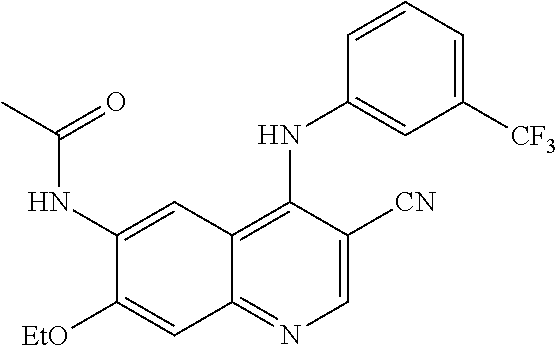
C1(NC(C)=O)=CC2=C(NC3=CC([CF3])=CC=C3)C([CN])=CN=C2C=C1[OEt]
